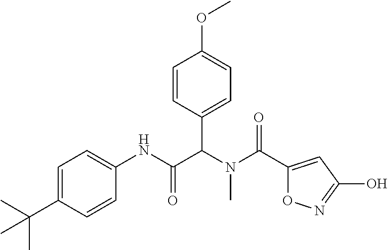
C1=C(C(C)(C)C)C=CC(NC(C(N(C(=O)C2=CC(O)=NO2)C)C2=CC=C(OC)C=C2)=O)=C1
